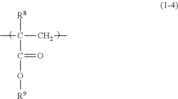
CC(CC)([R8])C(O[R9])=O
